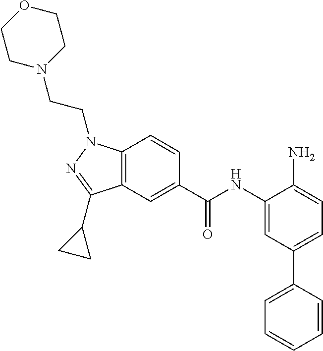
C1=C(C(NC2=CC(C3=CC=CC=C3)=CC=C2N)=O)C=CC2=C1C(C1CC1)=NN2CCN1CCOCC1
